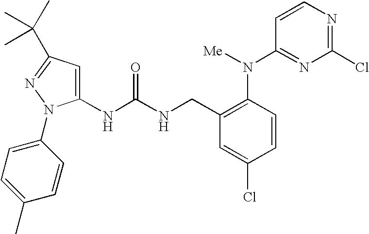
C1(NC(NCC2=C(N(C3=NC(Cl)=NC=C3)[Me])C=CC(Cl)=C2)=O)=CC(C(C)(C)C)=NN1C1=CC=C(C)C=C1
